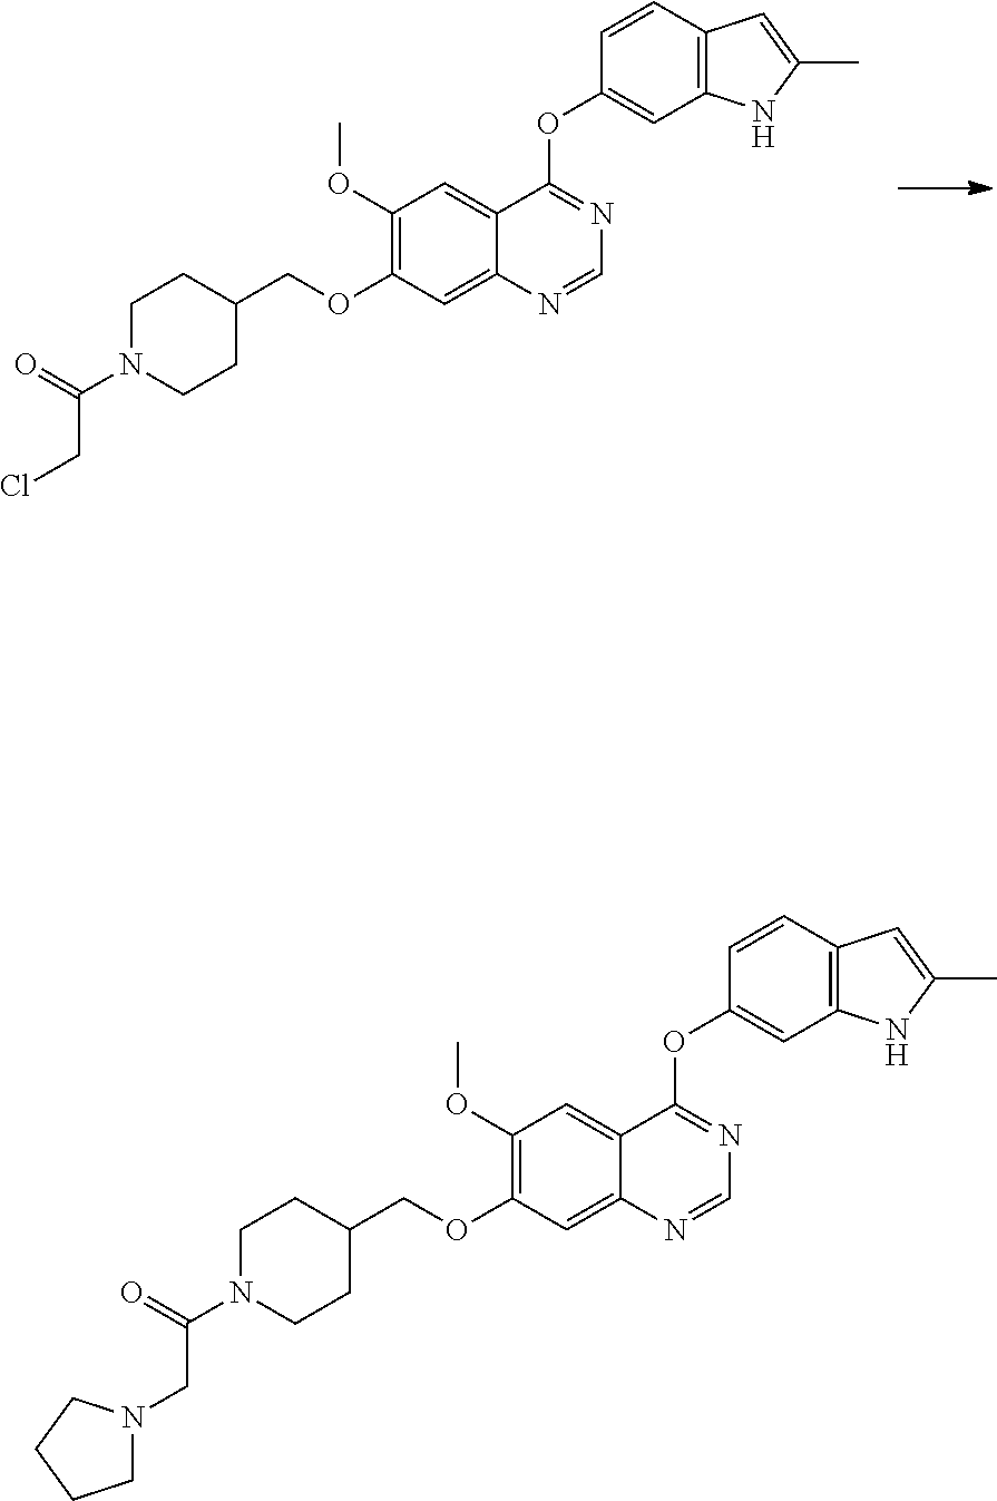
C(OC1=C(OC)C=C2C(=C1)N=CN=C2OC1=CC2=C(C=C1)C=C(C)N2)C1CCN(C(CCl)=O)CC1.C(OC1=C(OC)C=C2C(=C1)N=CN=C2OC1=CC2=C(C=C1)C=C(C)N2)C1CCN(C(CN2CCCC2)=O)CC1
